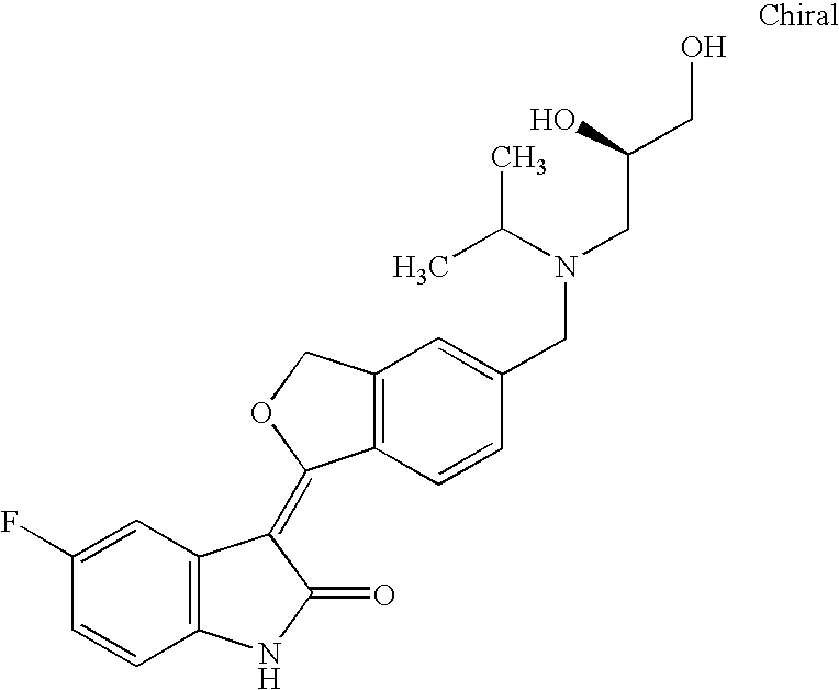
C1=C(F)C=CC2=C1C(=C1C3=C(C=C(CN(CC(CO)O)C(C)C)C=C3)CO1)C(=O)N2
